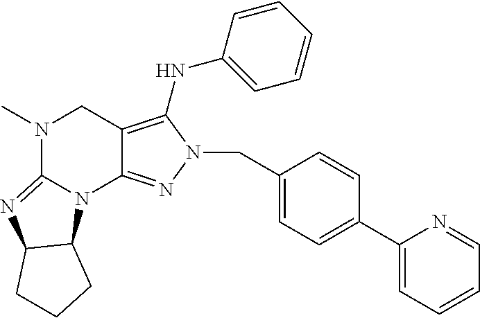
N1(C)C2=NC3C(N2C2=NN(CC4=CC=C(C5=CC=CC=N5)C=C4)C(NC4=CC=CC=C4)=C2C1)CCC3
